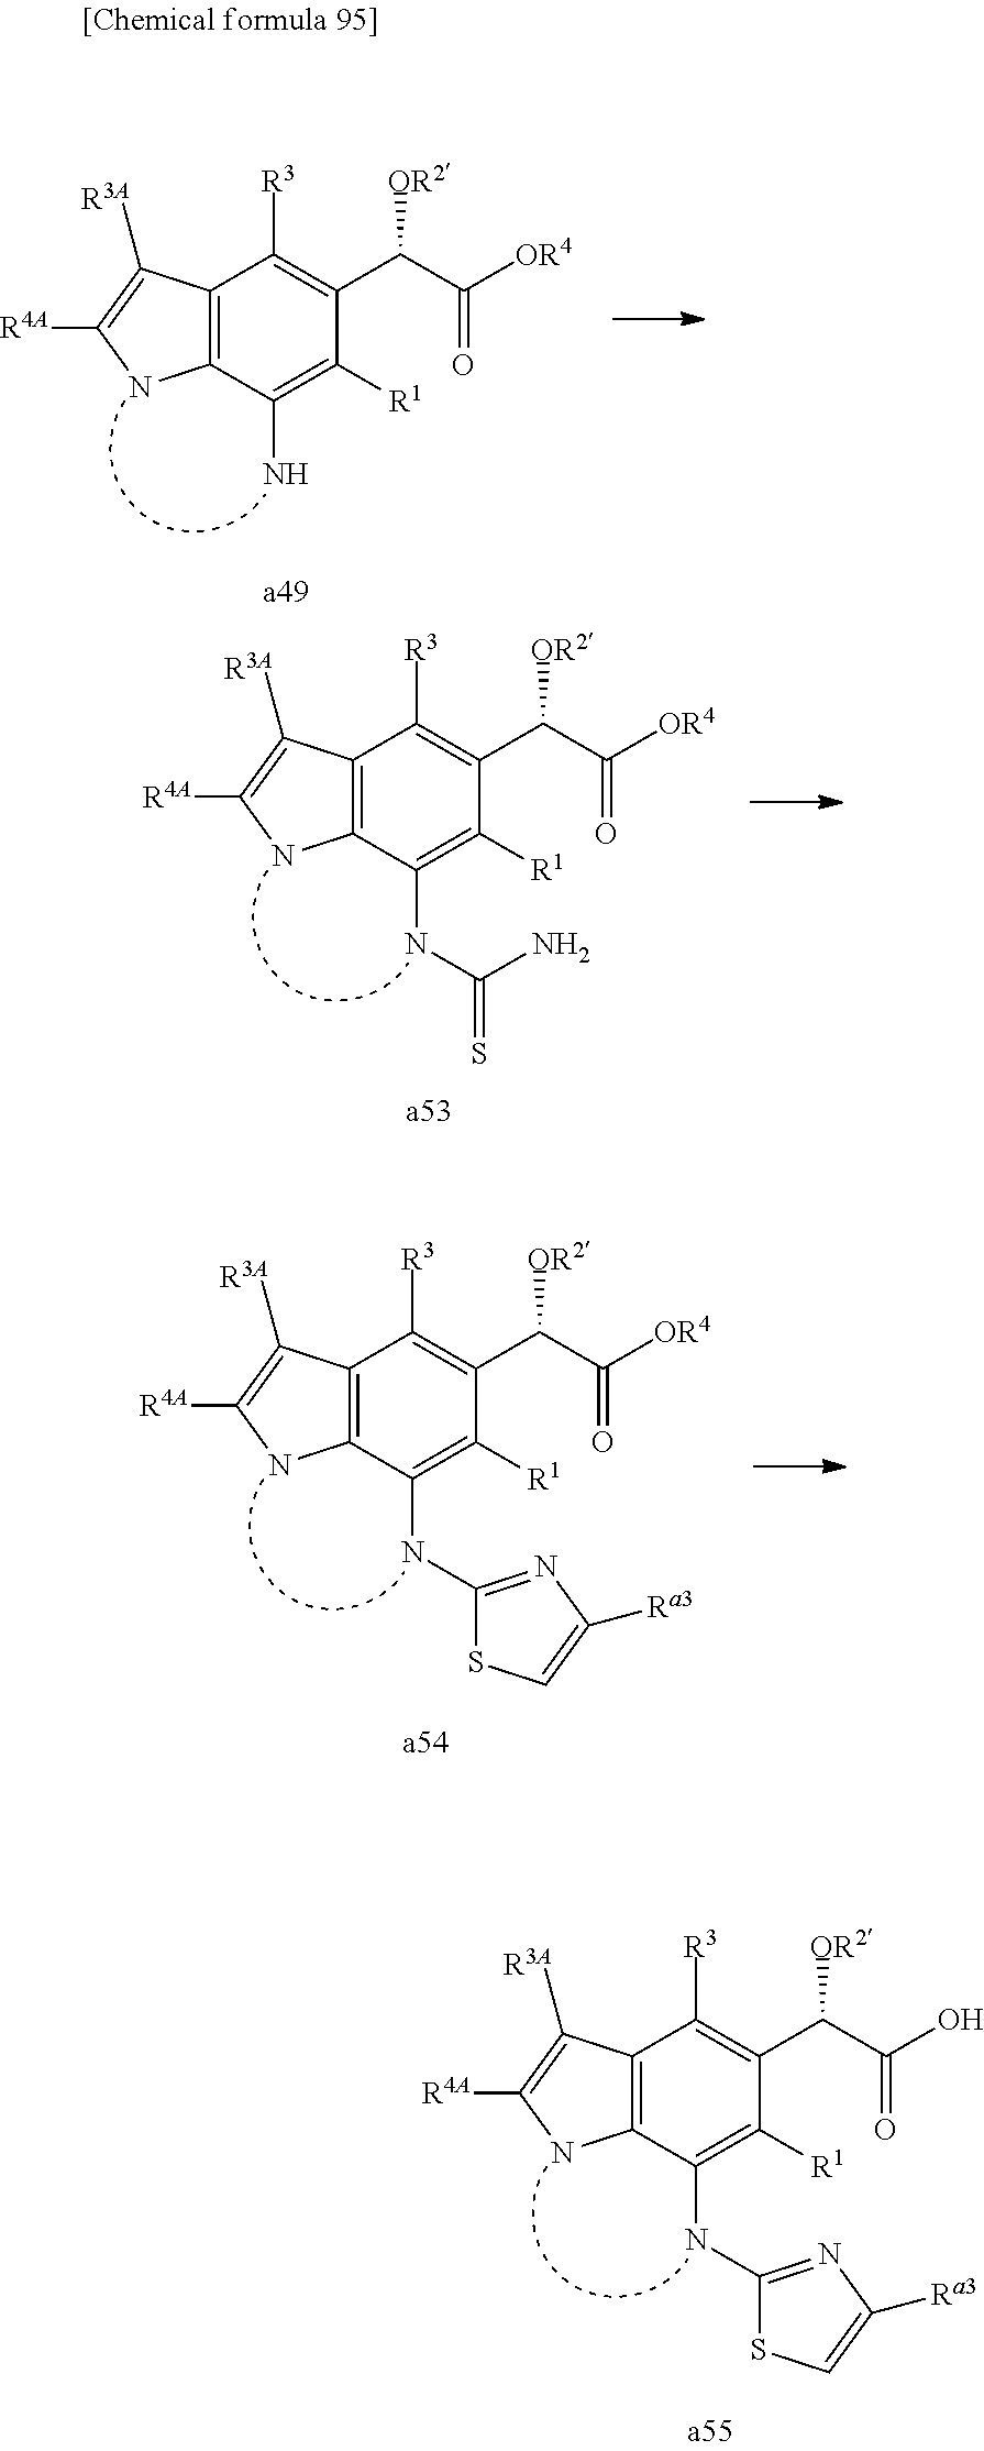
C12=C(C(N)=C([R1])C(C(C([OR4])=O)[OR2])=C1[R3])NC([R4A])=C2[R3A].C12=C(C(NC(=S)N)=C([R1])C(C(C([OR4])=O)[OR2])=C1[R3])NC([R4A])=C2[R3A].C12=C(C(NC3=NC([Ra3])=CS3)=C([R1])C(C(C([OR4])=O)[OR2])=C1[R3])NC([R4A])=C2[R3A].C12=C(C(NC3=NC([Ra3])=CS3)=C([R1])C(C(C(O)=O)[OR2])=C1[R3])NC([R4A])=C2[R3A]
